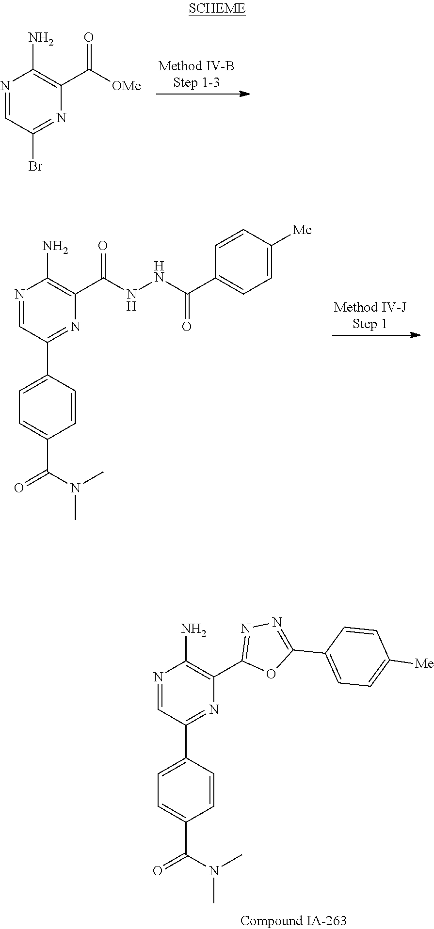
N1=CC(Br)=NC(C([OMe])=O)=C1N.N1=CC(C2=CC=C(C(=O)N(C)C)C=C2)=NC(C(NNC(C2=CC=C([Me])C=C2)=O)=O)=C1N.N1=CC(C2=CC=C(C(N(C)C)=O)C=C2)=NC(C2=NN=C(C3=CC=C([Me])C=C3)O2)=C1N
